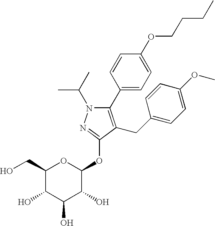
N1(C(C)C)C(C2=CC=C(OCCCC)C=C2)=C(CC2=CC=C(OC)C=C2)C(OC2OC(CO)C(O)C(O)C2O)=N1
